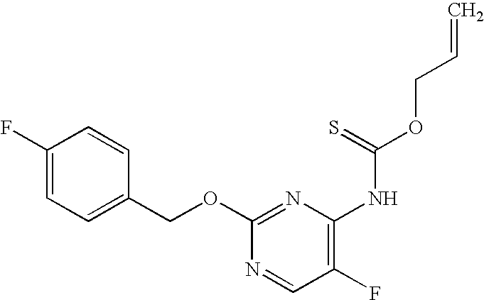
C1(F)=CC=C(COC2=NC(NC(OCC=C)=S)=C(F)C=N2)C=C1
